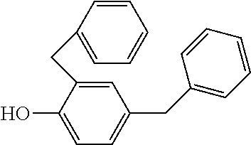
C1=C(CC2=CC=CC=C2)C(O)=CC=C1CC1=CC=CC=C1
